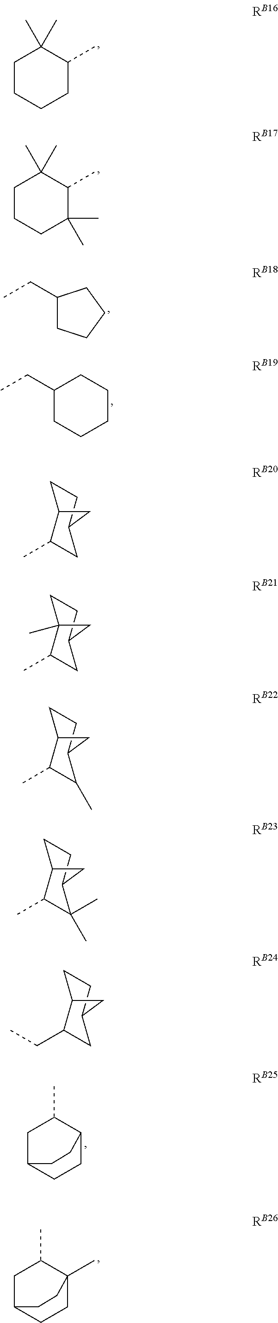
C1CCCC(C)C1(C)C.C1C(CC)CCCC1.C1CCC(C)(C)C(C)C1(C)C.C1C(CC)CCC1.C12CC(C)C(CC1)CC2.C12CC(C)C(C)(CC1)CC2.C1CC2C(C)CC1C2.C1CC2(C)C(C)CC1C2.C1CC2C(C)C(C)C1C2.C1CC2C(C)C(C)(C)C1C2.C1CC2C(CC)CC1C2
